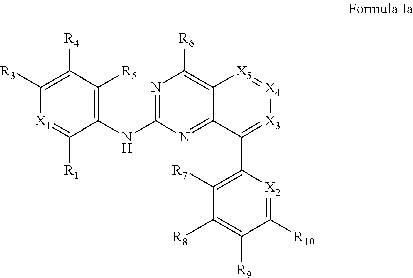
C1([R3])=C([R4])C([R5])=C(NC2=NC([R6])=C3C(=N2)C(C2=C([R7])C([R8])=C([R9])C([R10])=[X2]2)=[X3][X4]=[X5]3)C([R1])=[X1]1
